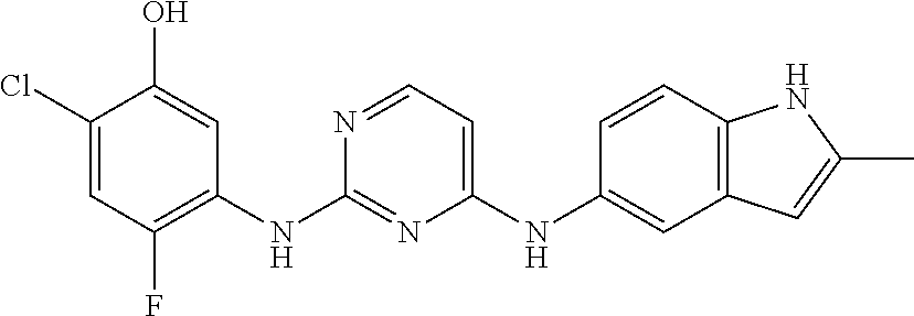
C1(Cl)=CC(F)=C(NC2=NC(NC3=CC4=C(C=C3)NC(C)=C4)=CC=N2)C=C1O
